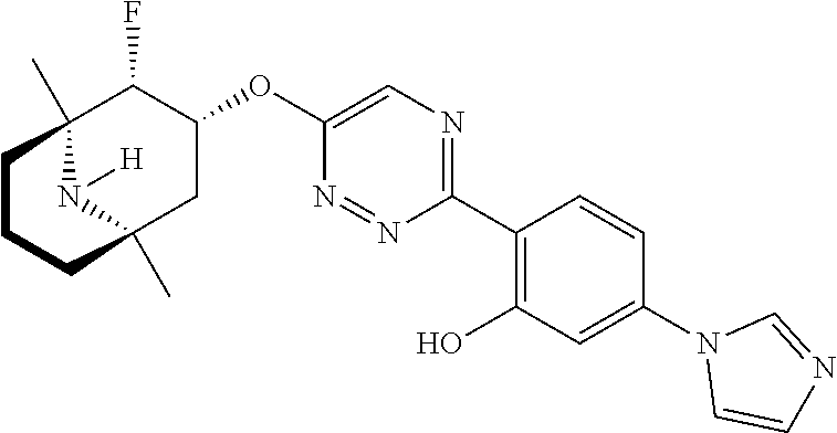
C1(C2=C(O)C=C(N3C=CN=C3)C=C2)=NC=C(OC2C(F)C3(C)N([H])C(C)(C2)CCC3)N=N1
